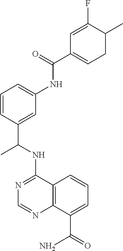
N1=C(NC(C2=CC(NC(=O)C3=CCC(C)C(F)=C3)=CC=C2)C)C2=C(N=C1)C(C(=O)N)=CC=C2
